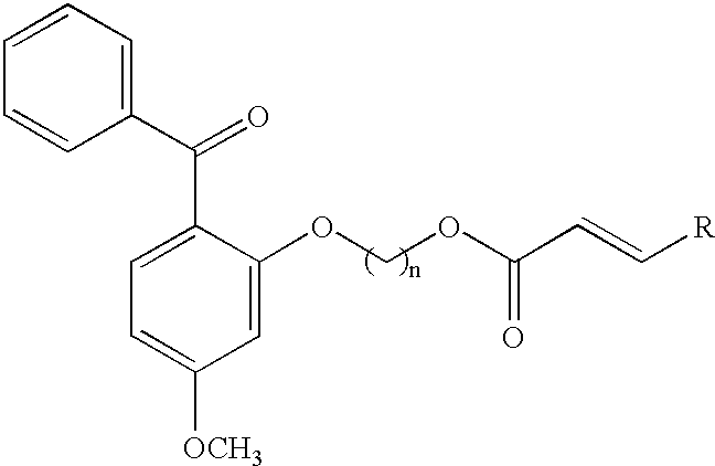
C1=CC=C(C(=O)C2=CC=C([OCH3])C=C2OCOC(C=C[R])=O)C=C1
